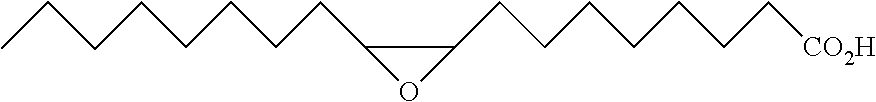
C(CCCCC1OC1CCCCCCC[CO2H])CCC
